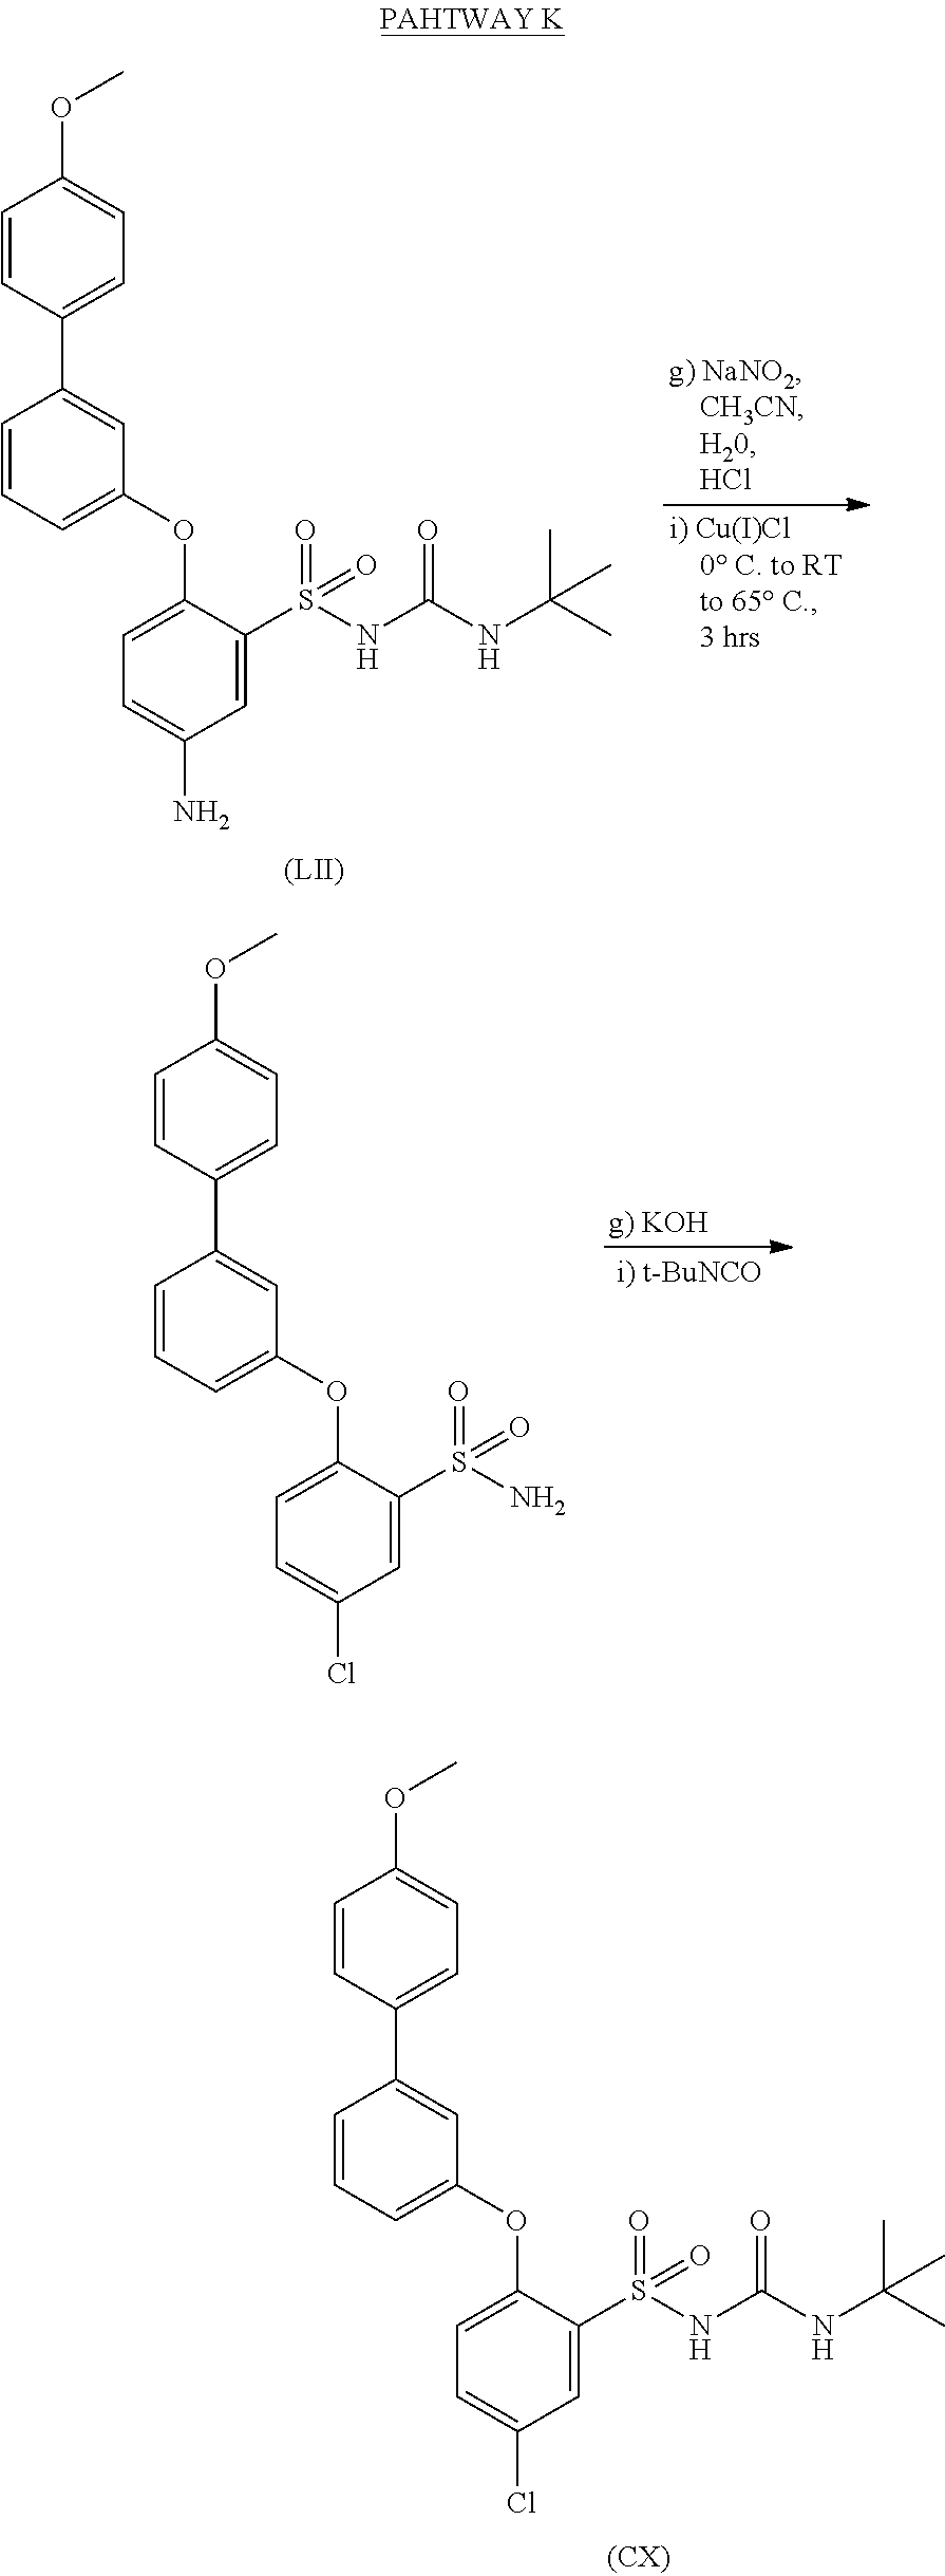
C1=CC(C2=CC(OC3=CC=C(N)C=C3S(NC(NC(C)(C)C)=O)(=O)=O)=CC=C2)=CC=C1OC.[(LII)].C1=CC(C2=CC(OC3=CC=C(Cl)C=C3S(N)(=O)=O)=CC=C2)=CC=C1OC.C1=CC(C2=CC(OC3=CC=C(Cl)C=C3S(NC(NC(C)(C)C)=O)(=O)=O)=CC=C2)=CC=C1OC
